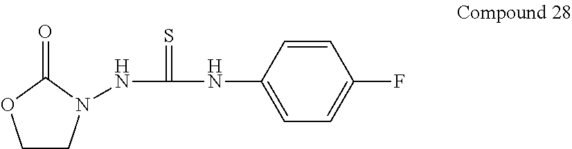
C1CN(NC(=S)NC2=CC=C(F)C=C2)C(=O)O1
